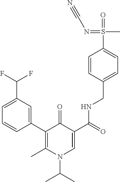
C1=C(C(F)F)C=C(C2=C(C)N(C(C)C)C=C(C(=O)NCC3=CC=C(S(=O)(C)=NC#N)C=C3)C2=O)C=C1
